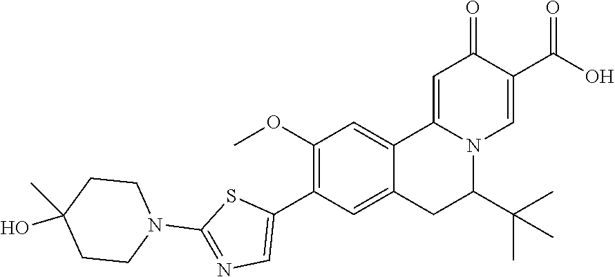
C1(O)(C)CCN(C2=NC=C(C3=C(OC)C=C4C5=CC(=O)C(C(=O)O)=CN5C(C(C)(C)C)CC4=C3)S2)CC1
